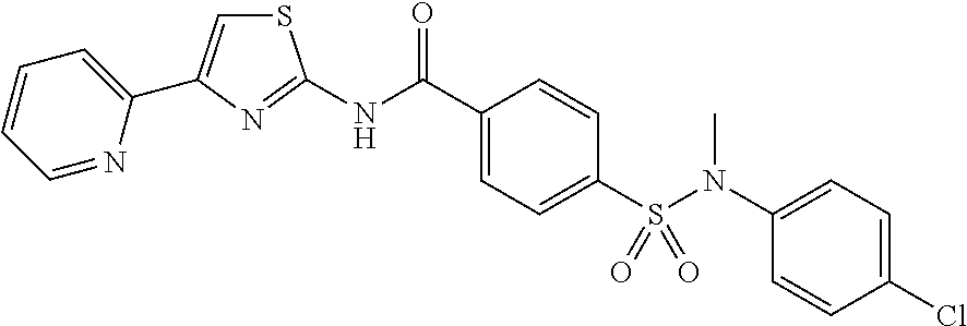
S1C=C(C2=CC=CC=N2)N=C1NC(C1=CC=C(S(N(C)C2=CC=C(Cl)C=C2)(=O)=O)C=C1)=O
